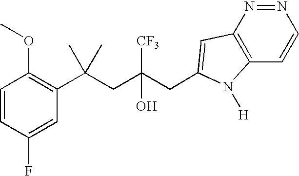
C1=CC(F)=CC(C(CC(CC2=CC3=C(C=CN=N3)N2[H])([CF3])O)(C)C)=C1OC
